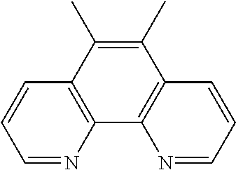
C1=NC2=C(C=C1)C(C)=C(C)C1=C2N=CC=C1
